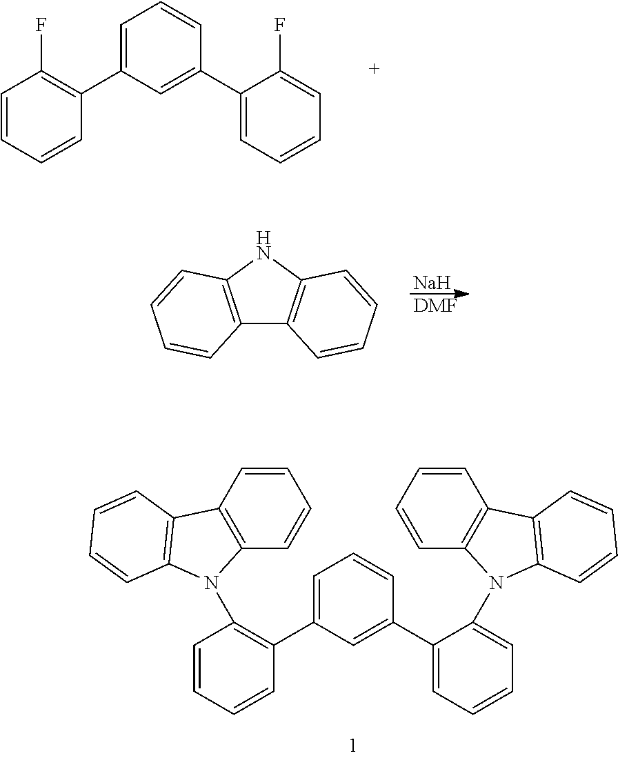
C1=CC=CC(C2=CC=CC(C3=CC=CC=C3F)=C2)=C1F.[Na].[DMF].C12=C(NC3=C1C=CC=C3)C=CC=C2.C1=CC=CC(C2=CC=CC(C3=CC=CC=C3N3C4=C(C=CC=C4)C4=C3C=CC=C4)=C2)=C1N1C2=C(C=CC=C2)C2=C1C=CC=C2
